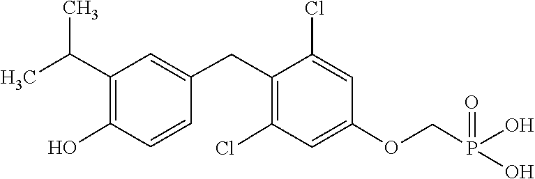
C1(CC2=C(Cl)C=C(OCP(O)(O)=O)C=C2Cl)=CC(C(C)C)=C(O)C=C1
